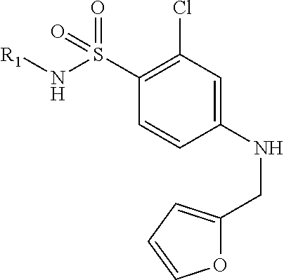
C1(S(N[R1])(=O)=O)=C(Cl)C=C(NCC2=CC=CO2)C=C1
